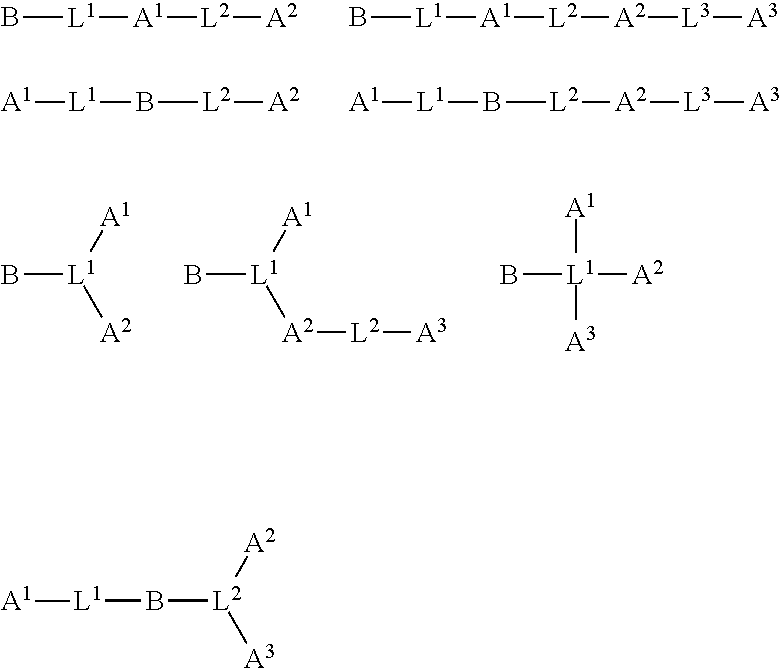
B[L1][A1][L2][A2].B[L1][A1][L2][A2][L3][A3].[A1][L1]B[L2][A2].[A1][L1]B[L2][A2][L3][A3].B[L1]([A1])[A2].B[L1]([A1])[A2][L2][A3].B[L1]([A1])([A2])[A3].B([L2]([A2])[A3])[L1][A1]
